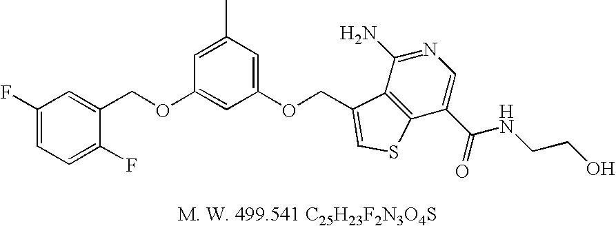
FC1=CC=C(F)C(COC2=CC(OCC3=CSC4=C3C(N)=NC=C4C(NCCO)=O)=CC(C)=C2)=C1
